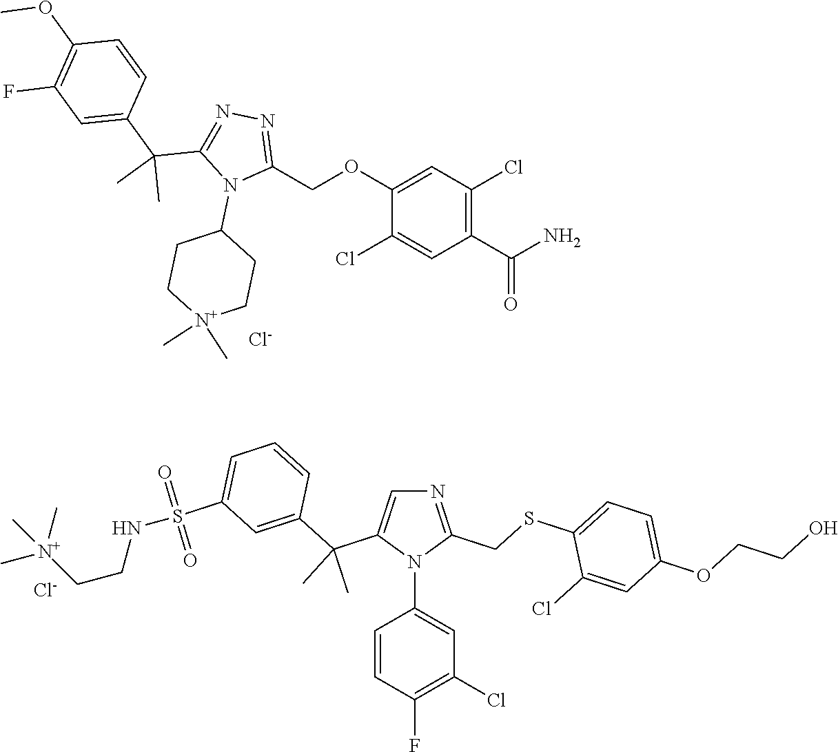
C1(OCC2=NN=C(C(C3=CC(F)=C(OC)C=C3)(C)C)N2C2CC[N+](C)(C)CC2)=CC(Cl)=C(C(N)=O)C=C1Cl.[Cl-].C1(SCC2=NC=C(C(C3=CC(S(NCC[N+](C)(C)C)(=O)=O)=CC=C3)(C)C)N2C2=CC(Cl)=C(F)C=C2)=CC=C(OCCO)C=C1Cl.[Cl-]
